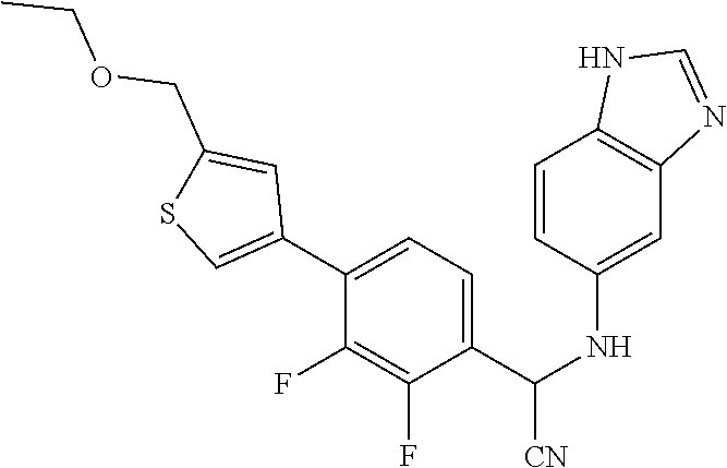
C1(C2=CSC(COCC)=C2)=CC=C(C(NC2=CC3=C(C=C2)NC=N3)[CN])C(F)=C1F
